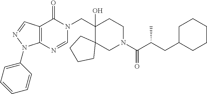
C(C1(O)C2(CN(C(C(CC3CCCCC3)C)=O)CC1)CCCC2)N1C(=O)C2=C(N=C1)N(C1=CC=CC=C1)N=C2
